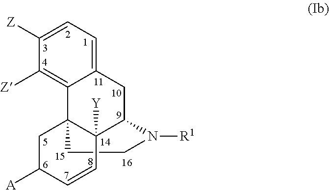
C1CN([R1])C2C3([Y])C1(C1=C([Z])C([Z])=CC=C1C2)CC([A])C=C3
